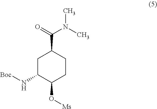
C1C(N[Boc])C(O[Ms])CCC1C(=O)N(C)C
